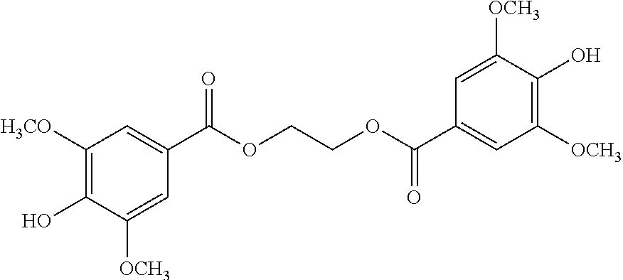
C1([H3CO])=C(O)C([OCH3])=CC(C(OCCOC(C2=CC([OCH3])=C(O)C([OCH3])=C2)=O)=O)=C1
